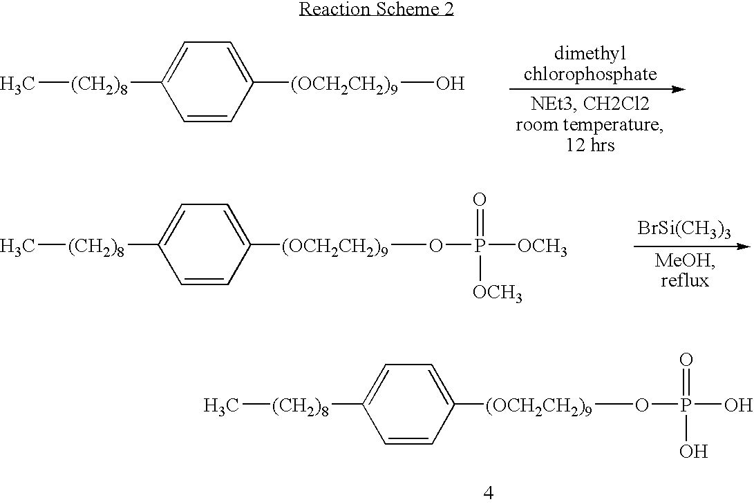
C[(CH2)8]C1=CC=C([(OCH2CH2)9]OP(O)(O)=O)C=C1.C[(CH2)8]C1=CC=C([(OCH2CH2)9]O)C=C1.[BrSi(CH3)3].C[(CH2)8]C1=CC=C([(OCH2CH2)9]OP([OCH3])([OCH3])=O)C=C1
